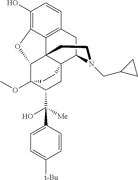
C1(O)=C2C3=C(C=C1)CC1N(CC4CC4)CCC34C(C3(OC)C(C([Me])(O)C5=CC=C([t-Bu])C=C5)CC41CC3)O2
